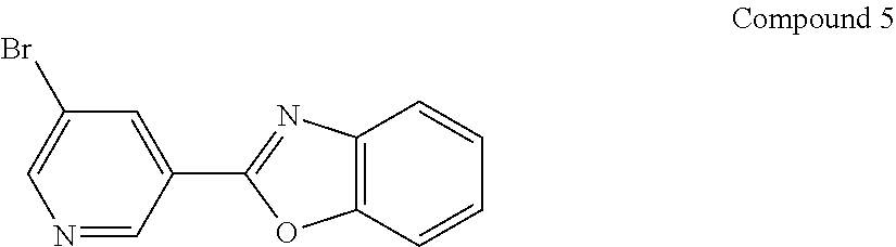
N1=CC(C2=NC3=C(O2)C=CC=C3)=CC(Br)=C1
